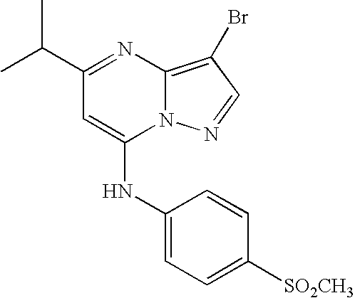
CC(C)C1=NC2=C(Br)C=NN2C(NC2=CC=C([SO2CH3])C=C2)=C1
